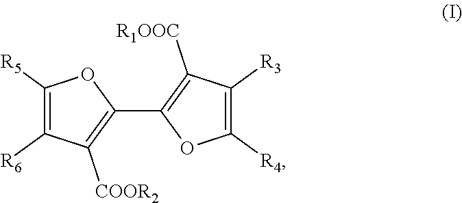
C1([R5])=C([R6])C([COOR2])=C(C2=C([R1OOC])C([R3])=C([R4])O2)O1
